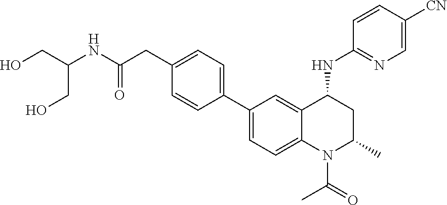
C1(C2=CC=C3C(=C2)C(NC2=NC=C([CN])C=C2)CC(C)N3C(=O)C)=CC=C(CC(NC(CO)CO)=O)C=C1
